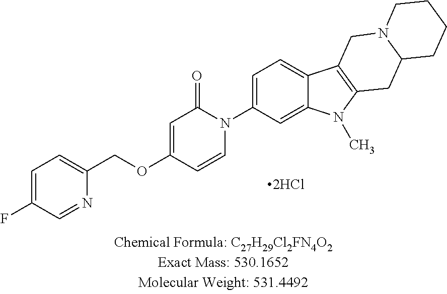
C1(N2C(=O)C=C(OCC3=CC=C(F)C=N3)C=C2)=CC=C2C(=C1)N(C)C1=C2CN2C(C1)CCCC2.[2HCl]
